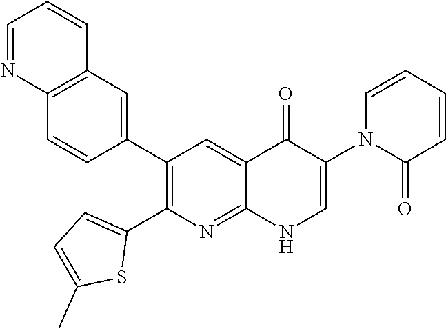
C12=C(C=C(C3=C(C4=CC=C(C)S4)N=C4C(=C3)C(=O)C(N3C(=O)C=CC=C3)=CN4)C=C1)C=CC=N2
